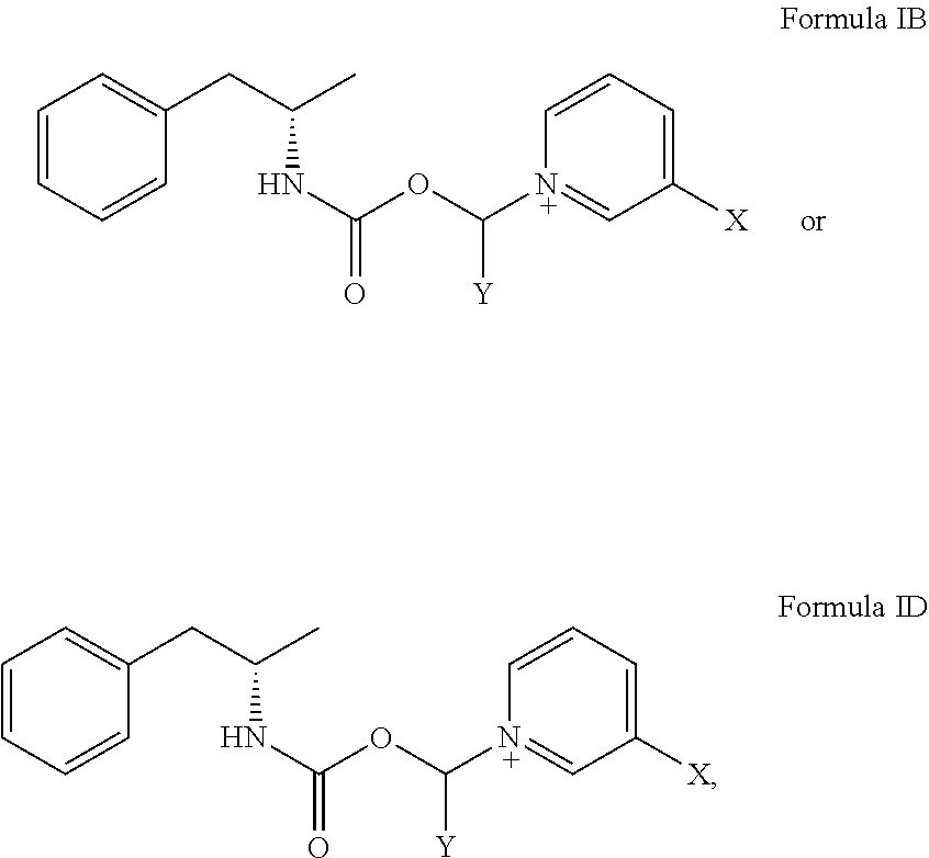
C1=CC=CC(CC(C)NC(OC([N+]2=CC([X])=CC=C2)[Y])=O)=C1.C1=CC=CC(CC(C)NC(OC([N+]2=CC([X])=CC=C2)[Y])=O)=C1
